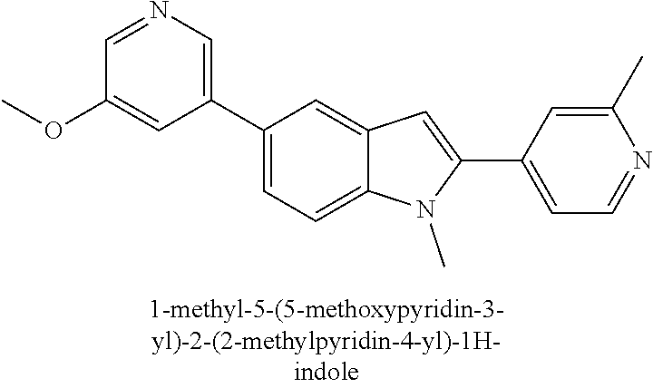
C1(C2=CC=C3C(=C2)C=C(C2=CC=NC(C)=C2)N3C)=CN=CC(OC)=C1
